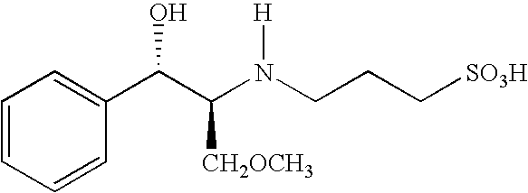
C1=CC=CC(C(C(N(CCC[SO3H])[H])[CH2OCH3])O)=C1
